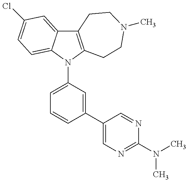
C12=C(N(C3=CC=CC(C4=CN=C(N(C)C)N=C4)=C3)C3=CC=C(Cl)C=C13)CCN(C)CC2
